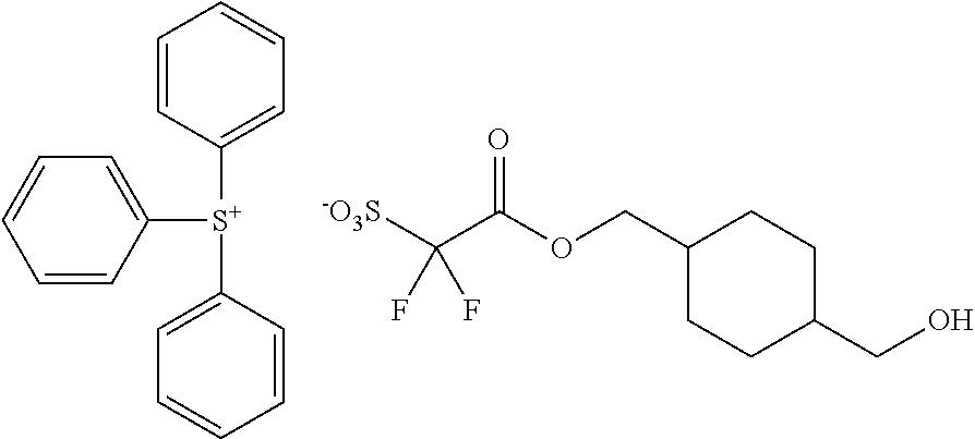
C1=CC([S+](C2=CC=CC=C2)C2=CC=CC=C2)=CC=C1.[-O3S]C(C(OCC1CCC(CO)CC1)=O)(F)F
